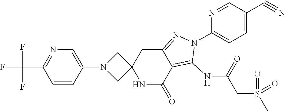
C1(N2CC3(C2)NC(=O)C2=C(NC(CS(C)(=O)=O)=O)N(C4=CC=C(C#N)C=N4)N=C2C3)=CN=C(C(F)(F)F)C=C1
